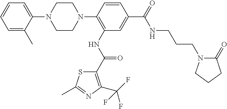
C1=CC=C(C)C(N2CCN(C3=C(NC(=O)C4=C(C(F)(F)F)N=C(C)S4)C=C(C(NCCCN4C(=O)CCC4)=O)C=C3)CC2)=C1
